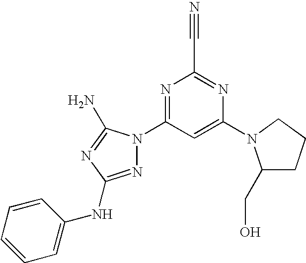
N1=C(NC2=CC=CC=C2)N=C(N)N1C1=NC(C#N)=NC(N2C(CO)CCC2)=C1
